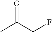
CC(CF)=O
